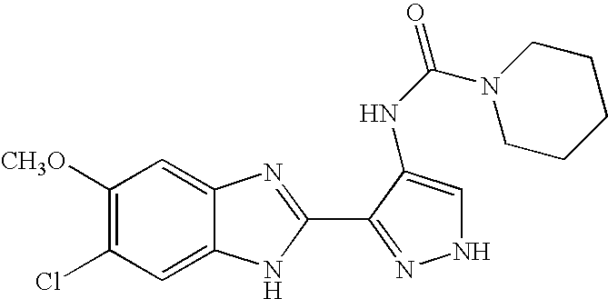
C12=CC(Cl)=C([CH3O])C=C1N=C(C1=NNC=C1NC(N1CCCCC1)=O)N2
